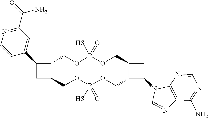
C1(C(=O)N)=NC=CC(C2CC3C2COP(=O)(S)OCC2C(C(N4C=NC5=C4N=CN=C5N)C2)COP(S)(=O)OC3)=C1
